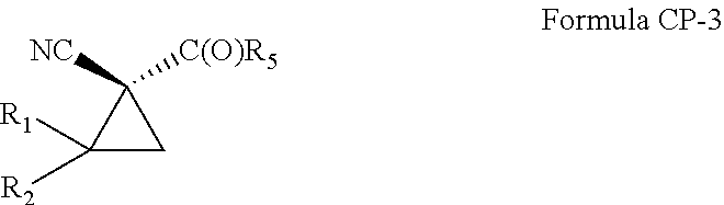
C1([R2])([R1])CC1([NC])[C(O)R5]
